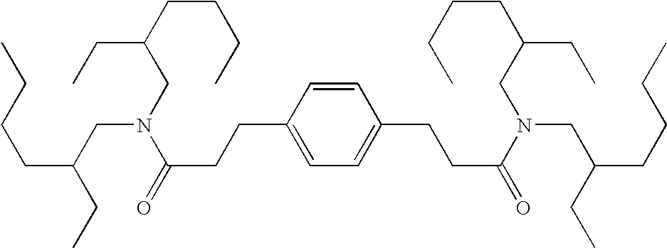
CCCCC(CC)CN(CC(CC)CCCC)C(=O)CCC1=CC=C(CCC(N(CC(CC)CCCC)CC(CC)CCCC)=O)C=C1
